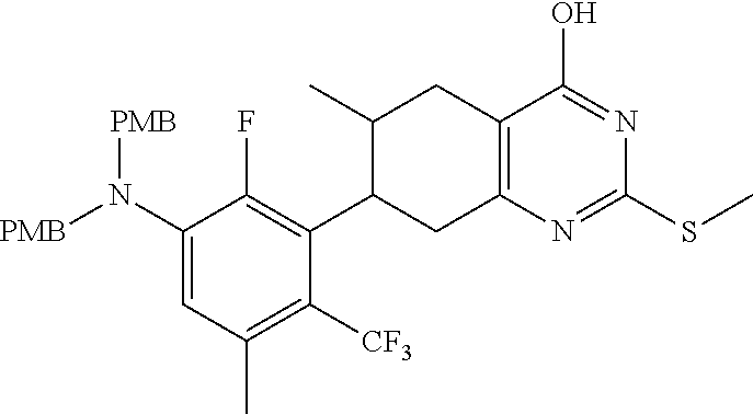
C1(N([PMB])[PMB])=CC(C)=C([CF3])C(C2CC3=C(CC2C)C(O)=NC(SC)=N3)=C1F
